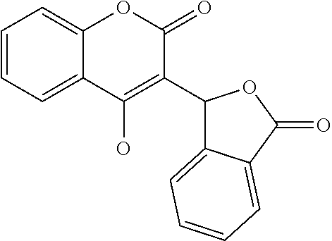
C1=CC=C2C(=C1)OC(=O)C(C1C3=CC=CC=C3C(=O)O1)=C2O
